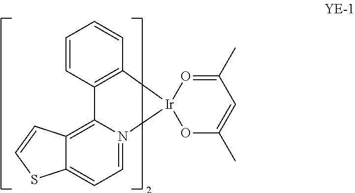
C1=CC2=C(C=C1)[Ir]1(N3=CC=C4C(=C23)C=CS4)OC(C)=CC(C)=O1
